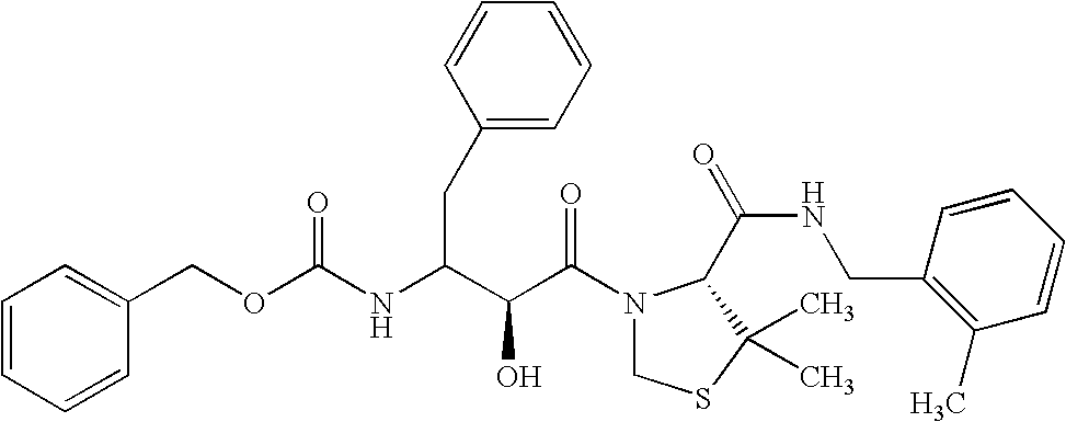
O(C(=O)NC(CC1=CC=CC=C1)C(C(N1CSC(C)(C)C1C(NCC1=C(C)C=CC=C1)=O)=O)O)CC1=CC=CC=C1
